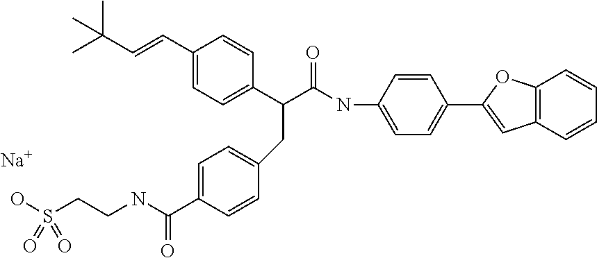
C1=C(C(C(NC2=CC=C(C3=CC4=C(O3)C=CC=C4)C=C2)=O)CC2=CC=C(C(NCCS(O)(=O)=O)=O)C=C2)C=CC(C=CC(C)(C)C)=C1.[Na]
